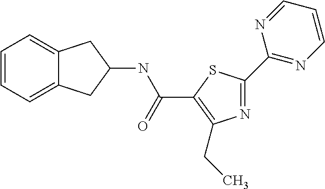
N1=C(C2=NC=CC=N2)SC(C(NC2CC3=CC=CC=C3C2)=O)=C1CC
